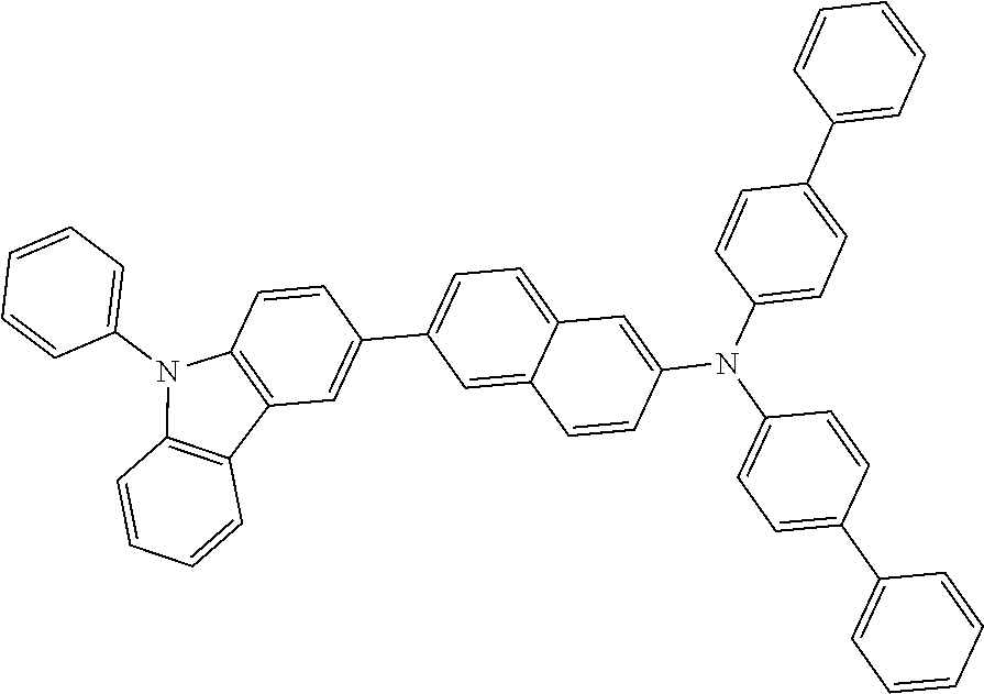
C12=C(C=CC(C3=CC=C4C(=C3)C=CC(N(C3=CC=C(C5=CC=CC=C5)C=C3)C3=CC=C(C5=CC=CC=C5)C=C3)=C4)=C1)N(C1=CC=CC=C1)C1=C2C=CC=C1
